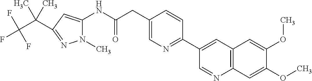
N1(C)C(NC(CC2=CN=C(C3=CC4=C(N=C3)C=C(OC)C(OC)=C4)C=C2)=O)=CC(C(C(F)(F)F)(C)C)=N1
